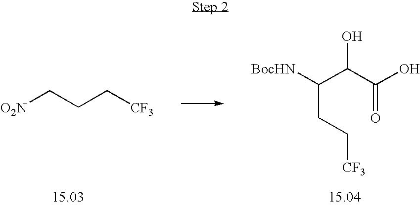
[O2N]CCC[CF3].[BocHN]C(C(C(O)=O)O)CC[CF3]
